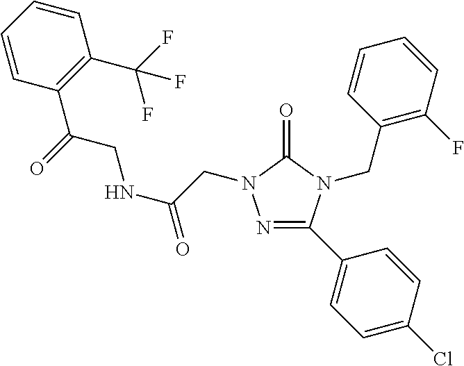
C1=CC=CC(C(F)(F)F)=C1C(CNC(=O)CN1N=C(C2=CC=C(Cl)C=C2)N(CC2=C(F)C=CC=C2)C1=O)=O
